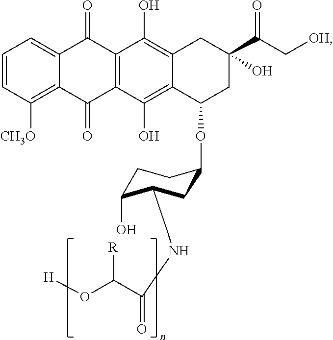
C1=CC([CH3O])=C2C(=C1)C(=O)C1=C(C2=O)C(O)=C2C(=C1O)CC(C(C[OH])=O)(O)CC2OC1CC(NC(C(O[H])[R])=O)C(O)CC1
